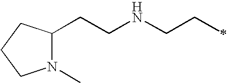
N1(C)C(CCNCCC)CCC1
